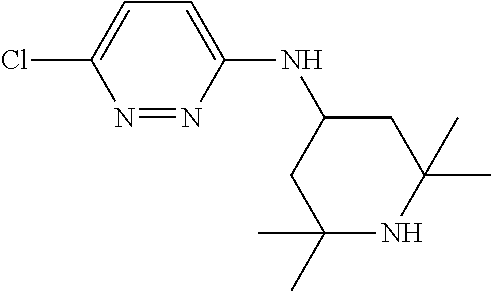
N1=NC(NC2CC(C)(C)NC(C)(C)C2)=CC=C1Cl
